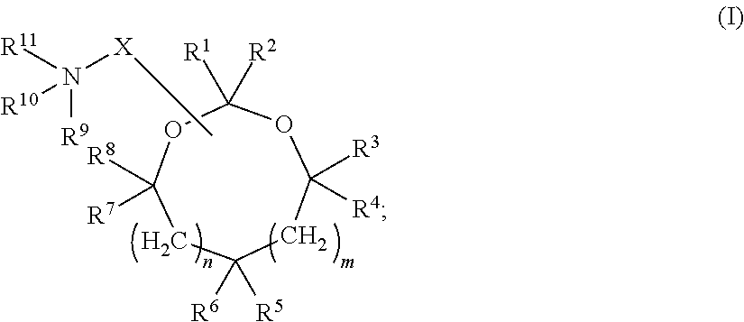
C1([R4])([R3])OC([R1])([R2])OC([R8])([R7])CC([R6])([R5])C1.C[X]N([R11])([R9])[R10]
